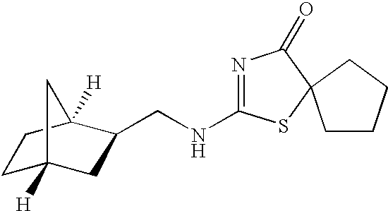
C1C2([H])CC(CNC3=NC(=O)C4(S3)CCCC4)C([H])(C1)C2
